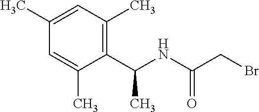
C1(C(NC(CBr)=O)C)=C(C)C=C(C)C=C1C
